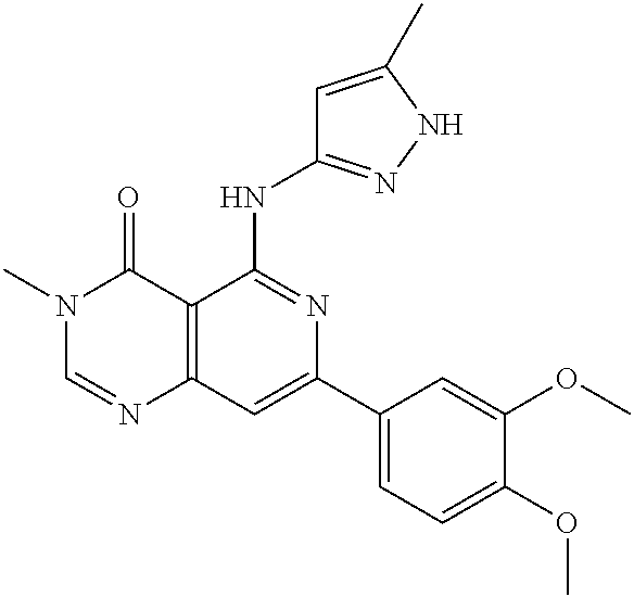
C12=C(C=C(C3=CC=C(OC)C(OC)=C3)N=C1NC1=NNC(C)=C1)N=CN(C)C2=O
